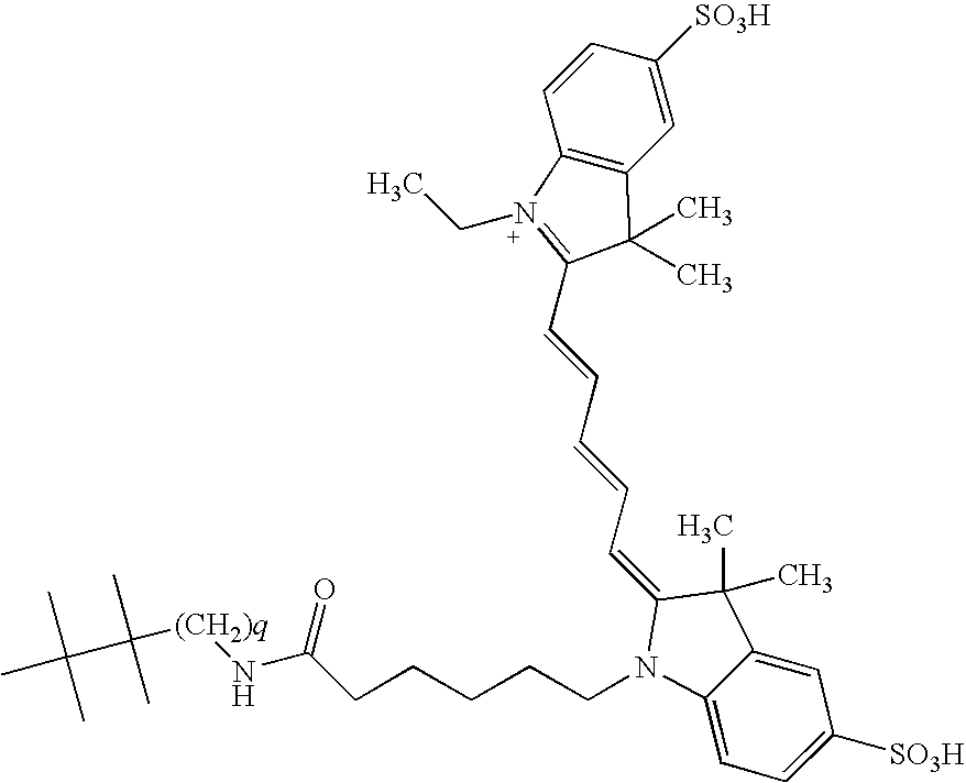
C12=C(C=C([SO3H])C=C1)C(C)(C)C(C=CC=CC=C1N(CCCCCC(=O)N[(CH2)q]C(C(C)(C)C)(C)C)C3=CC=C([SO3H])C=C3C1(C)C)=N2CC
